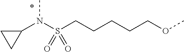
N(C)(S(CCCCCOC)(=O)=O)C1CC1
